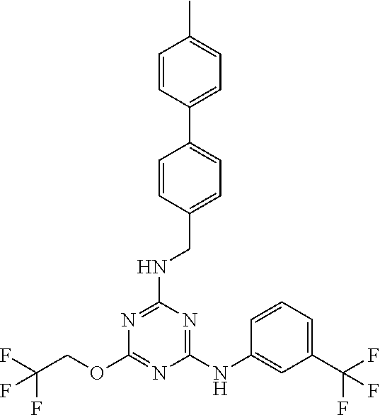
C1(NC2=CC(C(F)(F)F)=CC=C2)=NC(NCC2=CC=C(C3=CC=C(C)C=C3)C=C2)=NC(OCC(F)(F)F)=N1
